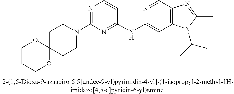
CC1=NC2=C(N1C(C)C)C=C(NC1=NC(N3CCC4(CC3)OCCCO4)=NC=C1)N=C2
